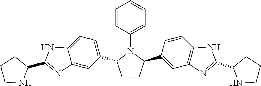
C1CC(C2=CC3=C(C=C2)NC(C2NCCC2)=N3)N(C2=CC=CC=C2)C1C1=CC=C2C(=C1)N=C(C1CCCN1)N2
